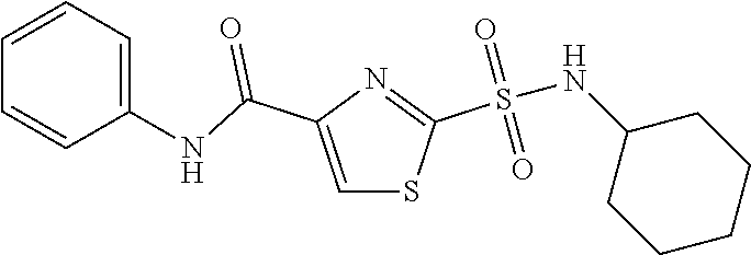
C1=C(C(=O)NC2=CC=CC=C2)N=C(S(=O)(=O)NC2CCCCC2)S1
